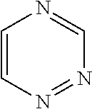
C1=CN=NC=N1
